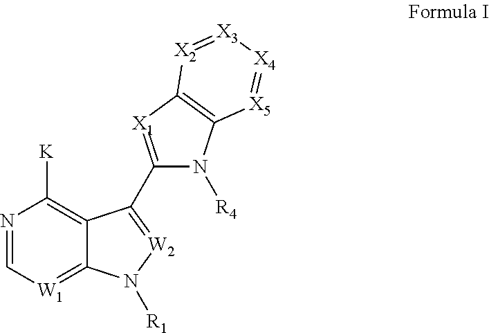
N1=C[W1]=C2C(=C1[K])C(C1=[X1]C3=C(N1[R4])[X5]=[X4][X3]=[X2]3)=[W2]N2[R1]
